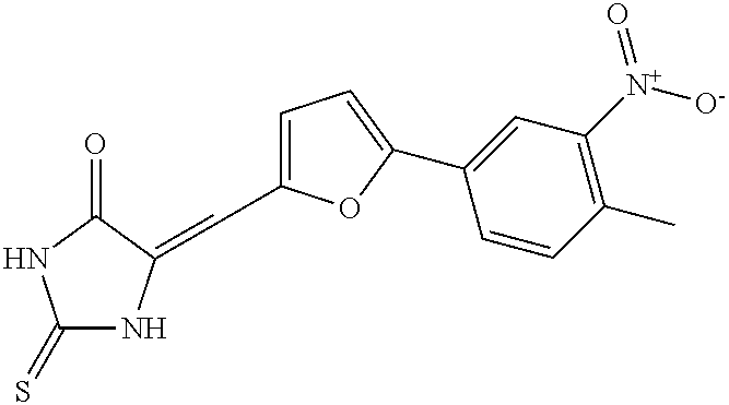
C1=C(C=C2NC(=S)NC2=O)OC(C2=CC([N+]([O-])=O)=C(C)C=C2)=C1
